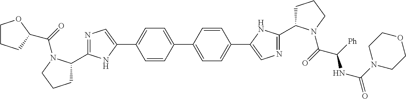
C1=CC(C2=CC=C(C3=CN=C(C4CCCN4C(C(NC(N4CCOCC4)=O)[Ph])=O)N3)C=C2)=CC=C1C1=CN=C(C2CCCN2C(=O)C2OCCC2)N1
